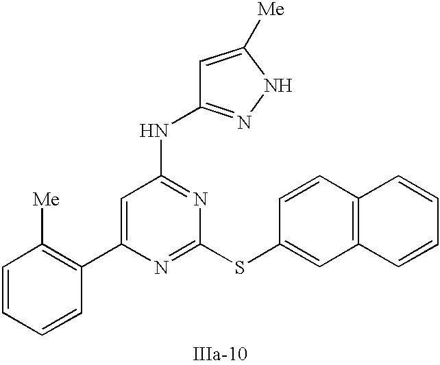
C1=C(C2=C([Me])C=CC=C2)N=C(SC2=CC3=C(C=C2)C=CC=C3)N=C1NC1=NNC([Me])=C1
